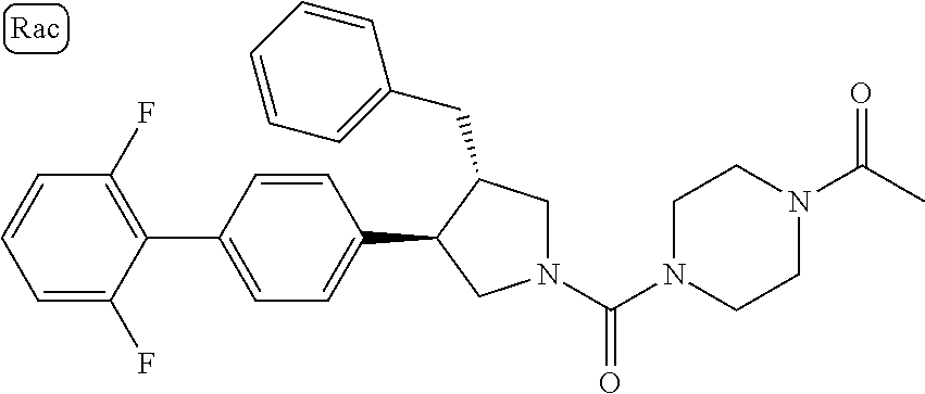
C1(C2=CC=C(C3CN(C(=O)N4CCN(C(=O)C)CC4)CC3CC3=CC=CC=C3)C=C2)=C(F)C=CC=C1F
